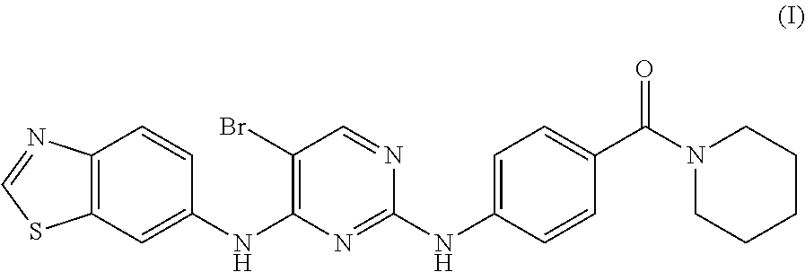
C1(Br)=C(NC2=CC3=C(C=C2)N=CS3)N=C(NC2=CC=C(C(N3CCCCC3)=O)C=C2)N=C1
